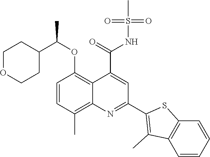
C1=CC(C)=C2C(=C1OC(C1CCOCC1)C)C(C(=O)NS(C)(=O)=O)=CC(C1=C(C)C3=C(S1)C=CC=C3)=N2
